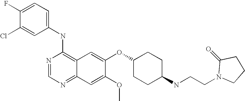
C1=C(Cl)C(F)=CC=C1NC1=C2C(=NC=N1)C=C(OC)C(OC1CCC(NCCN3C(=O)CCC3)CC1)=C2
